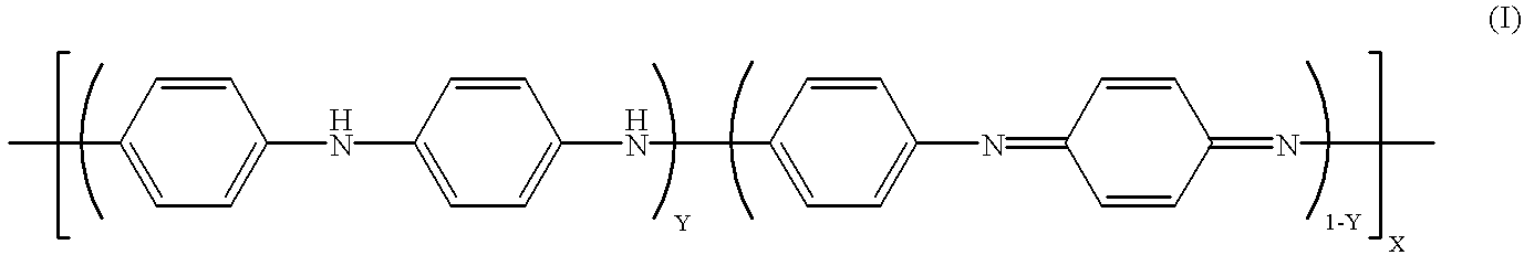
CC1=CC=C(NC2=CC=C(NC3=CC=C(N=C4C=CC(=NC)C=C4)C=C3)C=C2)C=C1
